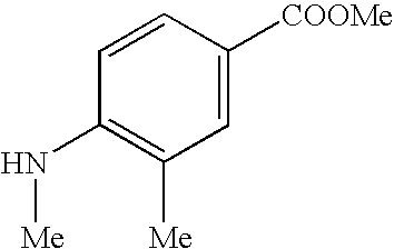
C1=CC([COOMe])=CC([Me])=C1N[Me]
